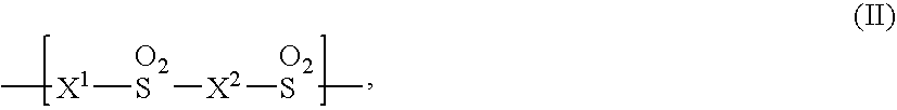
[X1](C)[O2S][X2][O2S]C
